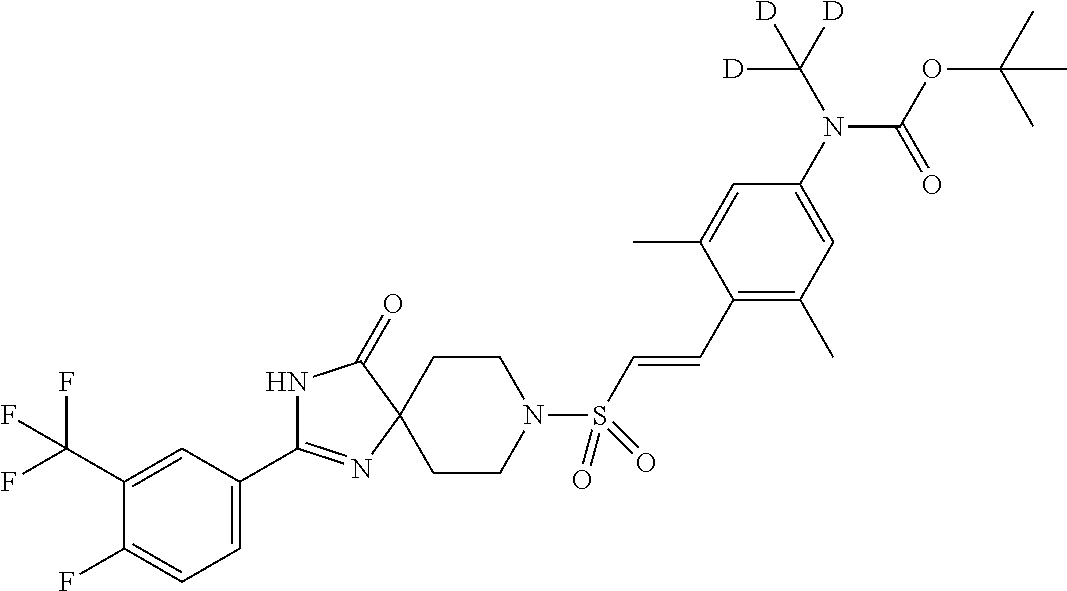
C1CN(S(C=CC2=C(C)C=C(N(C([D])([D])[D])C(OC(C)(C)C)=O)C=C2C)(=O)=O)CCC12N=C(C1=CC=C(F)C(C(F)(F)F)=C1)NC2=O
